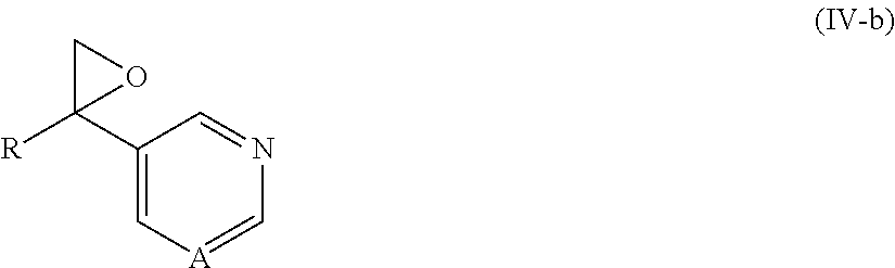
C1(C2([R])OC2)=C[A]=CN=C1
